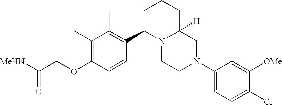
C1(C)=C(OCC([MeHN])=O)C=CC(C2N3C([H])(CCC2)CN(C2=CC=C(Cl)C([OMe])=C2)CC3)=C1C
